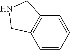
C1=CC=CC2=C1CNC2
